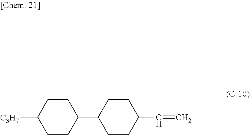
[C3H7]C1CCC(C2CCC(C=C)CC2)CC1
